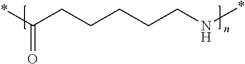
*C(CCCCCN*)=O
